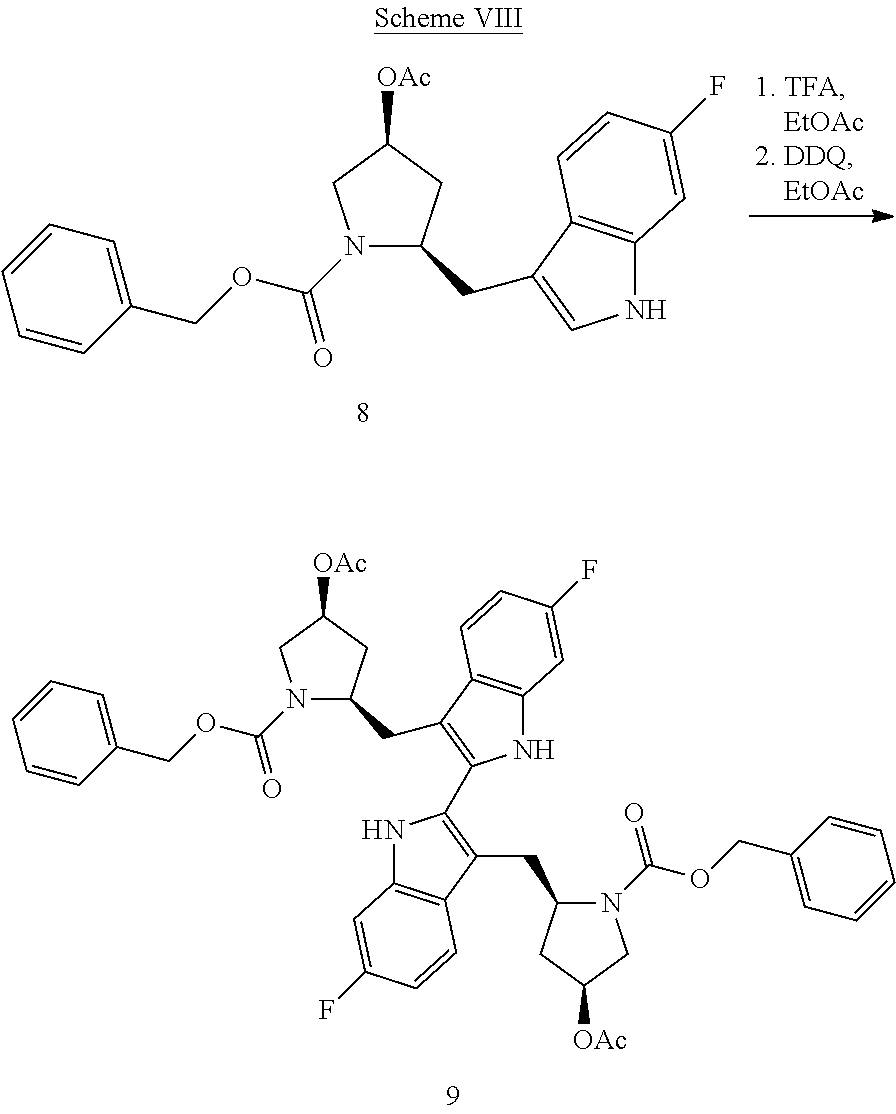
C1(CC2=CNC3=C2C=CC(F)=C3)CC([OAc])CN1C(OCC1=CC=CC=C1)=O.C1(CC2=C(C3=C(CC4CC([OAc])CN4C(OCC4=CC=CC=C4)=O)C4=C(N3)C=C(F)C=C4)NC3=C2C=CC(F)=C3)CC([OAc])CN1C(OCC1=CC=CC=C1)=O
